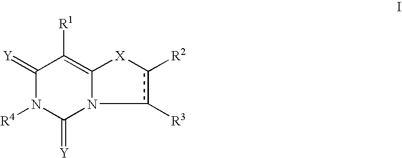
C1(=[Y])N([R4])C(=[Y])N2c([R3])c([R2])[X]C2=C1[R1]
